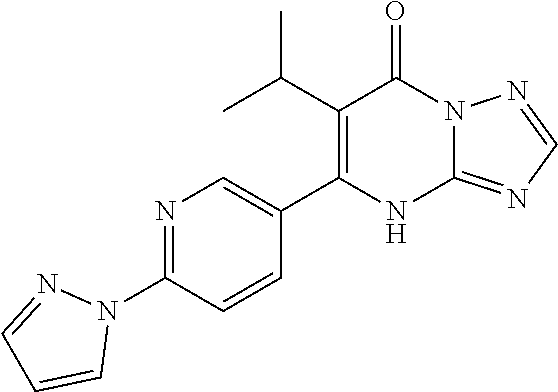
C1(C(C)C)=C(C2=CN=C(N3N=CC=C3)C=C2)NC2=NC=NN2C1=O
